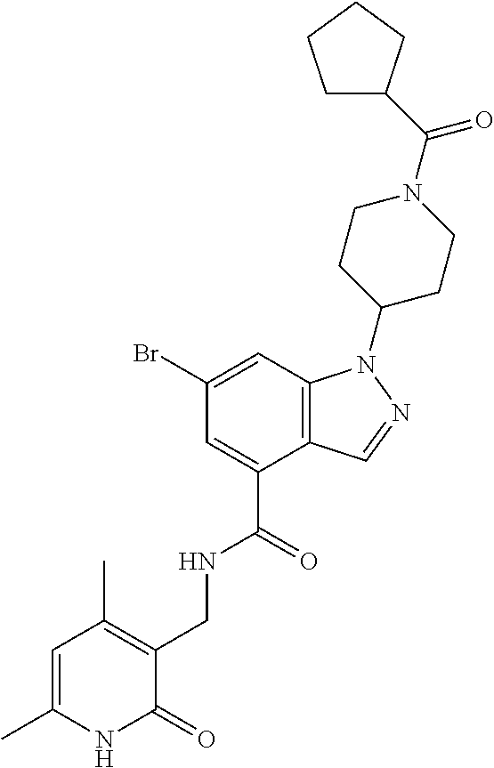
C1(Br)=CC2=C(C(C(=O)NCC3=C(C)C=C(C)NC3=O)=C1)C=NN2C1CCN(C(=O)C2CCCC2)CC1
